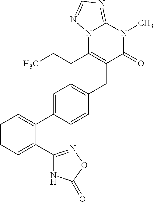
C1=CC=C(C2=NOC(=O)N2)C(C2=CC=C(CC3=C(CCC)N4C(=NC=N4)N(C)C3=O)C=C2)=C1
